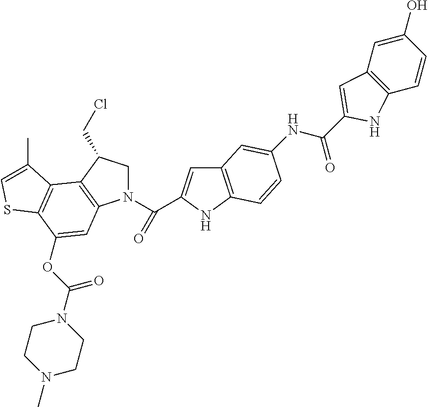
N1(C(=O)C2=CC3=C(N2)C=CC(NC(=O)C2=CC4=C(C=CC(O)=C4)N2)=C3)CC(CCl)C2=C1C=C(OC(N1CCN(C)CC1)=O)C1=C2C(C)=CS1
